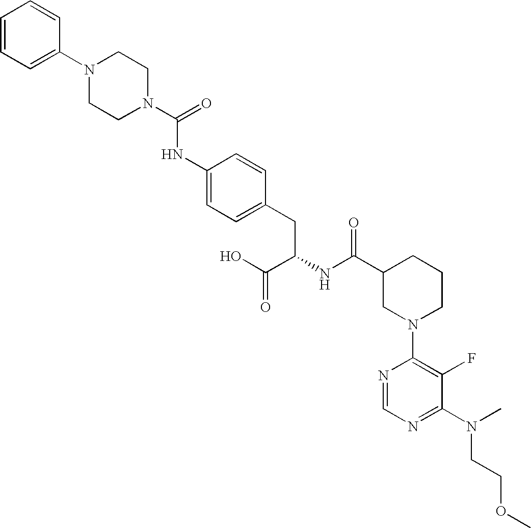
N1(C2=CC=CC=C2)CCN(C(=O)NC2=CC=C(CC(NC(C3CN(C4=C(F)C(N(CCOC)C)=NC=N4)CCC3)=O)C(O)=O)C=C2)CC1
